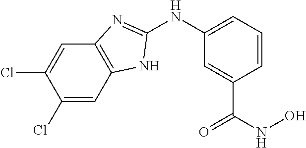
C12=C(C=C(Cl)C(Cl)=C1)NC(NC1=CC=CC(C(NO)=O)=C1)=N2
